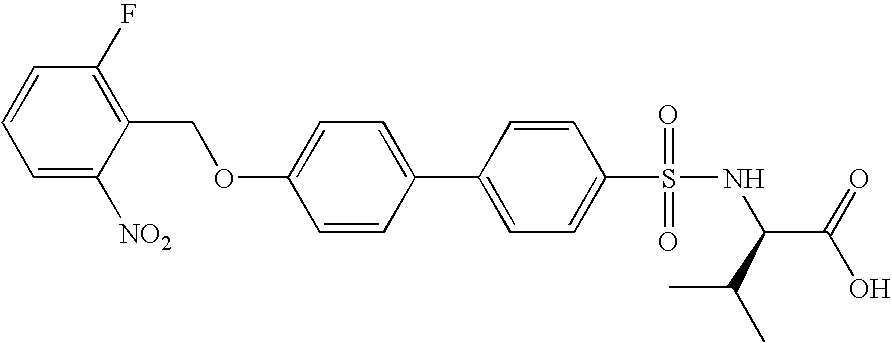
C1=C([NO2])C(COC2=CC=C(C3=CC=C(S(=O)(=O)NC(C(=O)O)C(C)C)C=C3)C=C2)=C(F)C=C1
